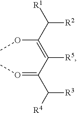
O(=C(C(=C(OC)C([R1])[R2])[R5])C([R4])[R3])C
